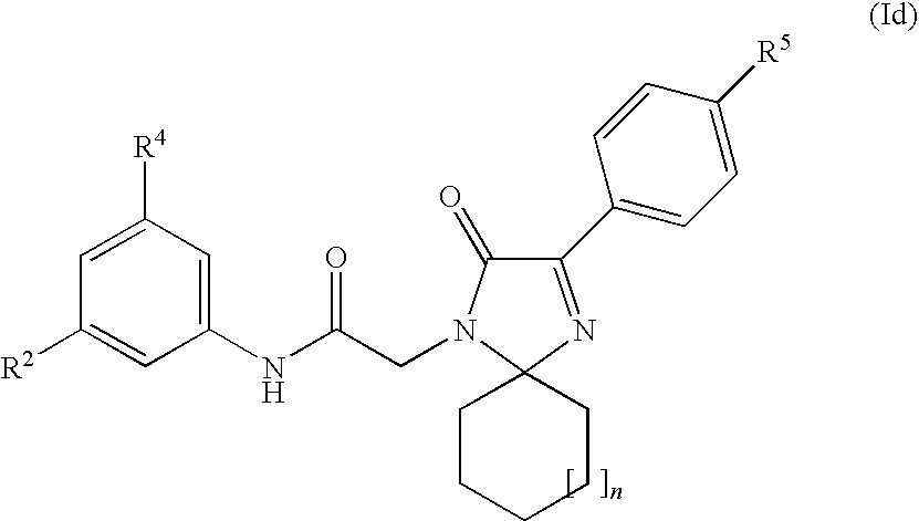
C1=C([R4])C=C(NC(CN2C(=O)C(C3=CC=C([R5])C=C3)=NC23CCCCC3)=O)C=C1[R2]
